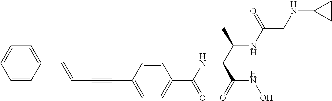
C1=C(C=CC#CC2=CC=C(C(NC(C(NC(CNC3CC3)=O)C)C(NO)=O)=O)C=C2)C=CC=C1
